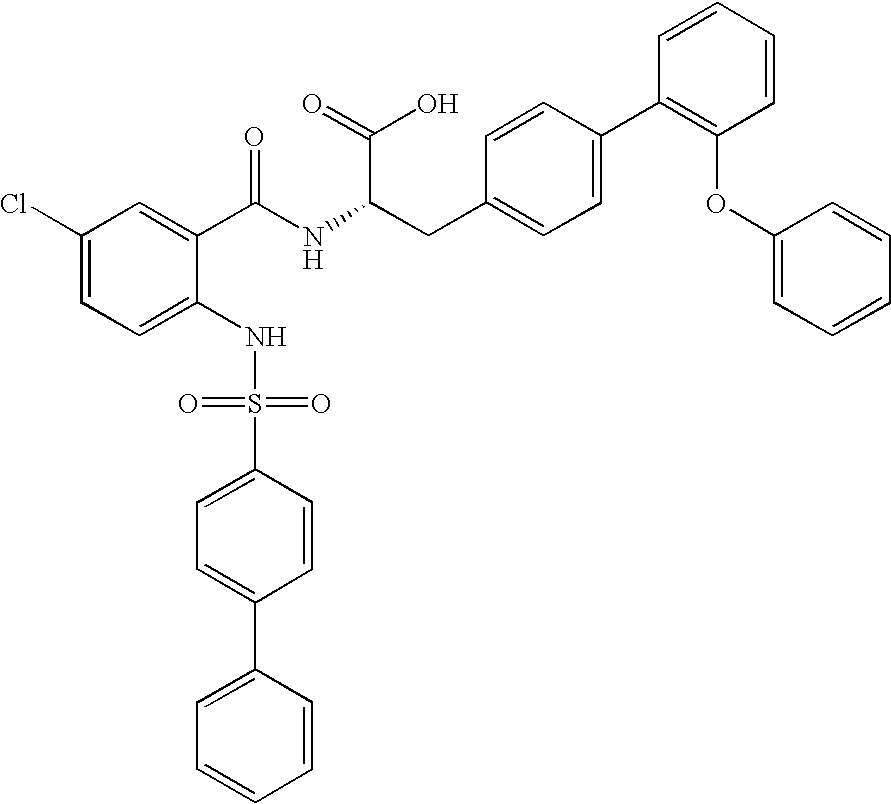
C1(Cl)=CC=C(NS(=O)(=O)C2=CC=C(C3=CC=CC=C3)C=C2)C(C(NC(CC2=CC=C(C3=C(OC4=CC=CC=C4)C=CC=C3)C=C2)C(=O)O)=O)=C1
